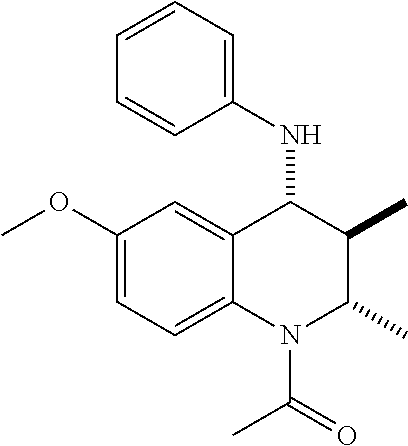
C1(OC)=CC=C2C(=C1)C(NC1=CC=CC=C1)C(C)C(C)N2C(=O)C
